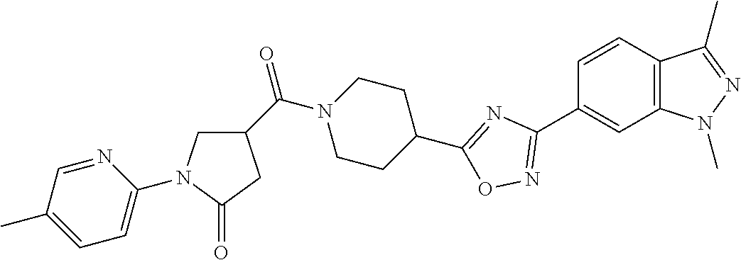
C1=CC2=C(C=C1C1=NOC(C3CCN(C(C4CN(C5=CC=C(C)C=N5)C(=O)C4)=O)CC3)=N1)N(C)N=C2C
